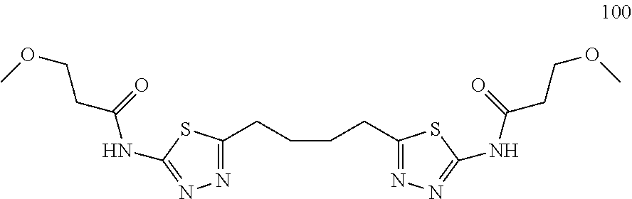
C(CCCC1=NN=C(NC(CCOC)=O)S1)C1=NN=C(NC(CCOC)=O)S1
